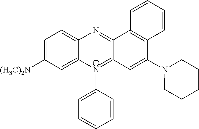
C1=C([(H3C)2N])C=C2C(=C1)N=C1C(=[N+]2C2=CC=CC=C2)C=C(N2CCCCC2)C2=C1C=CC=C2
